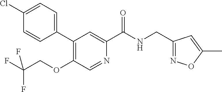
C1=CC(C2=C(OCC(F)(F)F)C=NC(C(NCC3=NOC(C)=C3)=O)=C2)=CC=C1Cl
